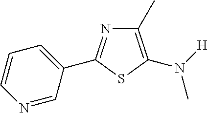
C1=CN=CC(C2=NC(C)=C(N([H])C)S2)=C1
